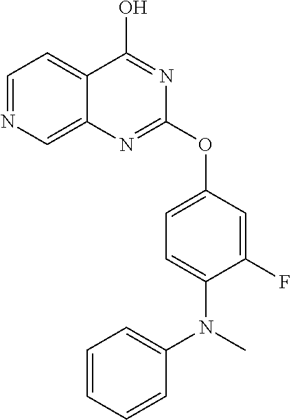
C1=C(N(C2=CC=CC=C2)C)C(F)=CC(OC2=NC3=CN=CC=C3C(O)=N2)=C1
